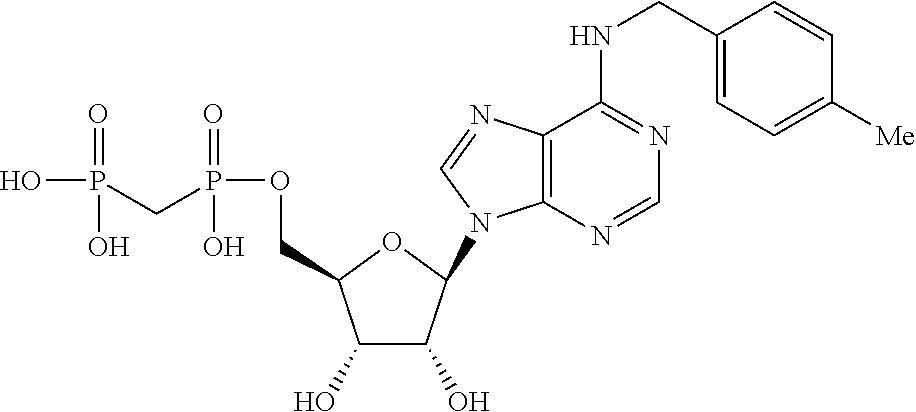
C1(O)C(O)C(N2C3=C(N=C2)C(NCC2=CC=C([Me])C=C2)=NC=N3)OC1COP(CP(O)(=O)O)(=O)O
